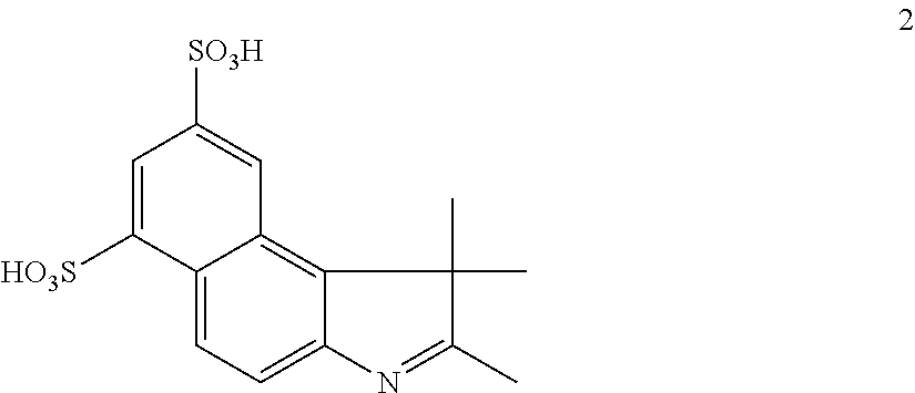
C12=CC=C3C(=C1C=C([SO3H])C=C2[HO3S])C(C)(C)C(C)=N3
